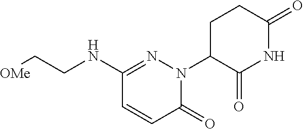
C1(=O)N(C2C(=O)NC(=O)CC2)N=C(NCC[OMe])C=C1
